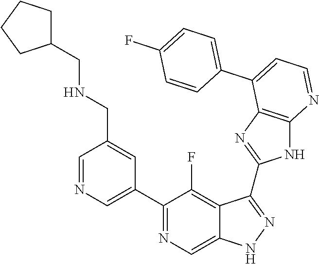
C1=NC=C(C2=NC=C3C(=C2F)C(C2=NC4=C(N2)N=CC=C4C2=CC=C(F)C=C2)=NN3)C=C1CNCC1CCCC1
